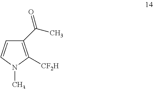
C1(C(C)=O)=C([CF2H])N(C)C=C1
